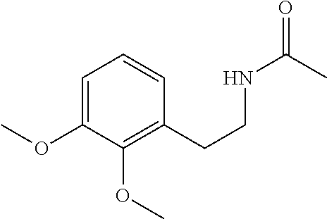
C1=C(OC)C(OC)=C(CCNC(=O)C)C=C1
